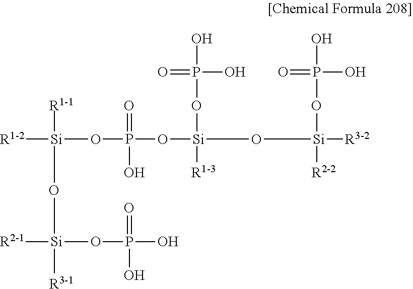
[R1-2][Si]([R1-1])(OP(=O)(O[Si](OP(=O)(O)O)([R1-3])O[Si](OP(O)(=O)O)([R2-2])[R3-2])O)O[Si]([R2-1])(OP(=O)(O)O)[R3-1]
